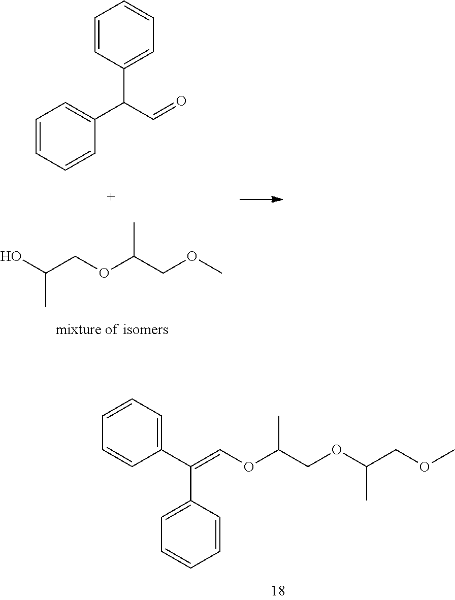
C1=CC=C(C(C2=CC=CC=C2)=COC(COC(COC)C)C)C=C1.C1=CC=CC(C(C=O)C2=CC=CC=C2)=C1.OC(COC(COC)C)C
